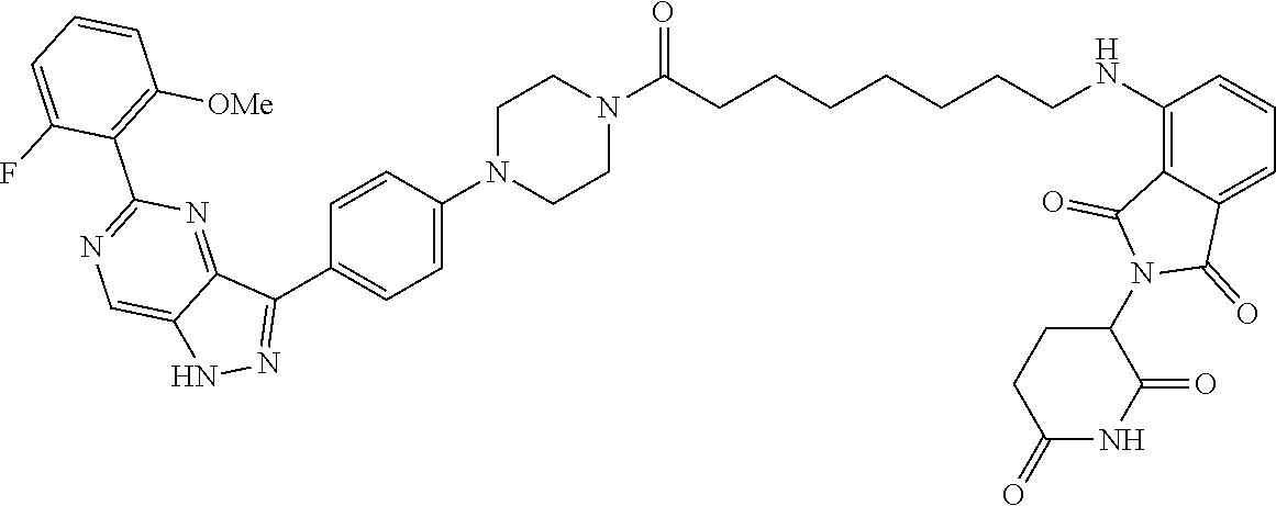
C1(=O)CCC(N2C(=O)C3=C(NCCCCCCCC(N4CCN(C5=CC=C(C6=NNC7=CN=C(C8=C([OMe])C=CC=C8F)N=C67)C=C5)CC4)=O)C=CC=C3C2=O)C(=O)N1
